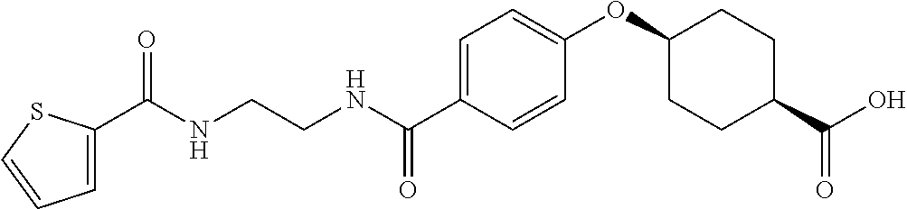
C(NCCNC(C1=CC=C(OC2CCC(C(O)=O)CC2)C=C1)=O)(=O)C1=CC=CS1
